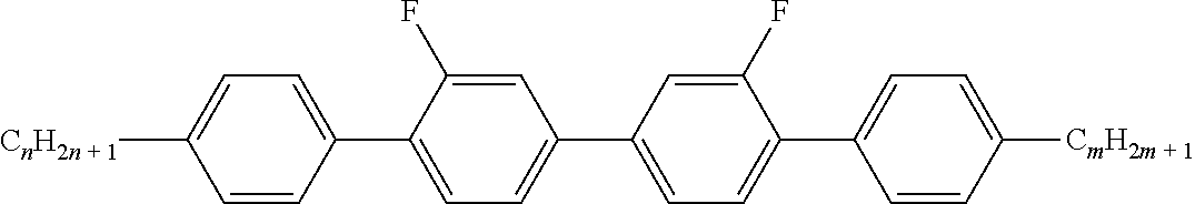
C1=C(C2=CC=C([CnH2n + 1])C=C2)C(F)=CC(C2=CC=C(C3=CC=C([CmH2m + 1])C=C3)C(F)=C2)=C1
